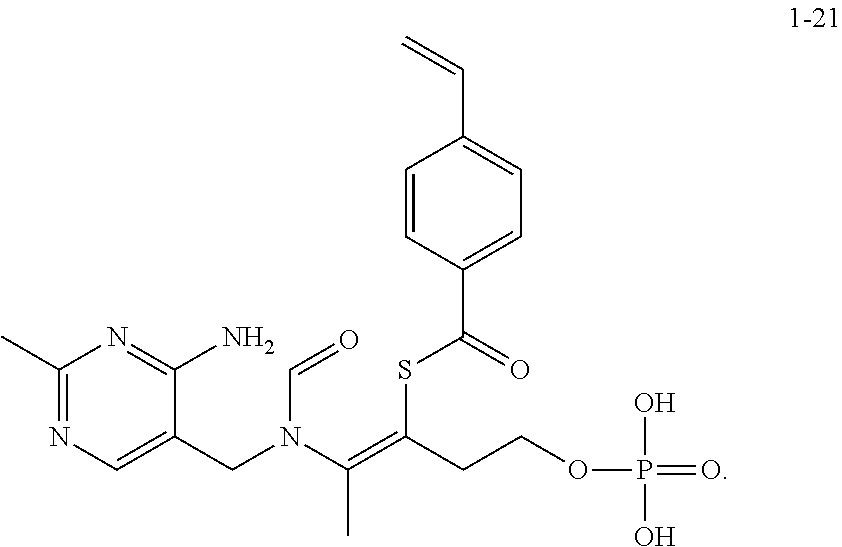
C1(C)=NC=C(CN(C=O)C(=C(SC(C2=CC=C(C=C)C=C2)=O)CCOP(=O)(O)O)C)C(N)=N1
